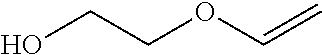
C(COC=C)O
